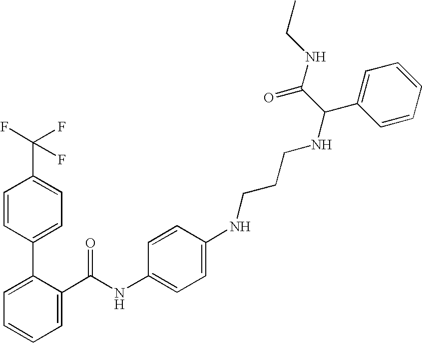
C1=C(C(NC2=CC=C(NCCCNC(C3=CC=CC=C3)C(NCC)=O)C=C2)=O)C(C2=CC=C(C(F)(F)F)C=C2)=CC=C1
